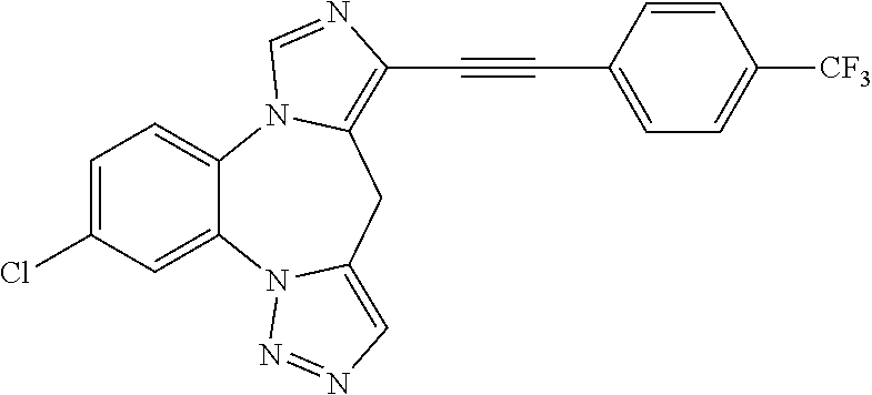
C1=C(Cl)C=C2C(=C1)N1C(=C(C#CC3=CC=C([CF3])C=C3)N=C1)CC1=CN=NN21
